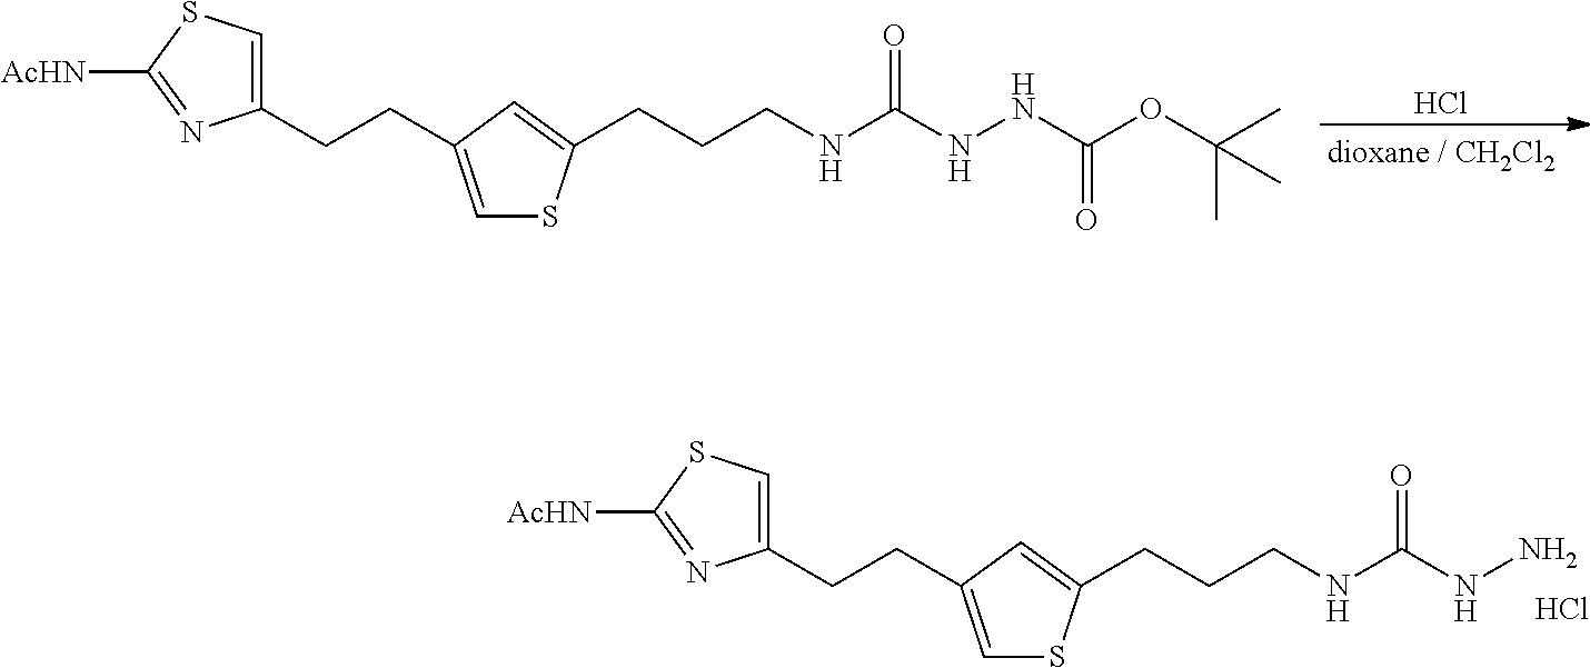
C1(CCC2=CSC(CCCNC(NN)=O)=C2)=CSC([AcHN])=N1.Cl.Cl.C1(CCC2=CSC(CCCNC(NNC(OC(C)(C)C)=O)=O)=C2)=CSC([AcHN])=N1
